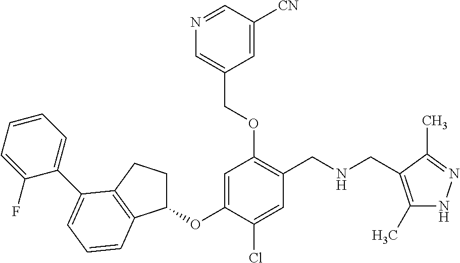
C1(OC2=CC(OCC3=CN=CC([CN])=C3)=C(CNCC3=C(C)NN=C3C)C=C2Cl)CCC2=C1C=CC=C2C1=CC=CC=C1F
